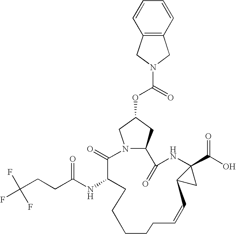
N12CC(OC(=O)N3CC4=C(C3)C=CC=C4)CC1C(=O)NC1(C(O)=O)C(C1)C=CCCCCCC(NC(CCC(F)(F)F)=O)C2=O
